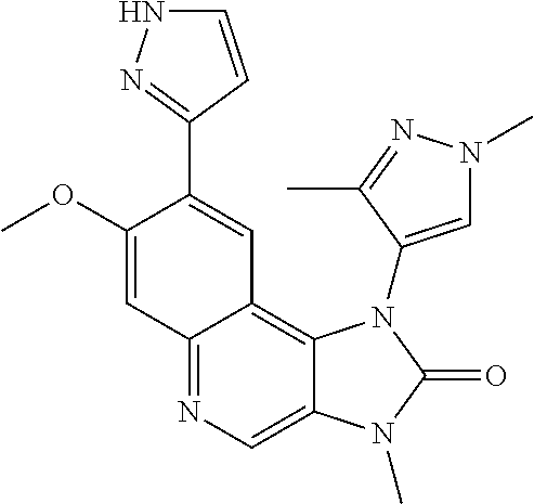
C12=NC=C3C(=C1C=C(C1=NNC=C1)C(OC)=C2)N(C1=CN(C)N=C1C)C(=O)N3C
